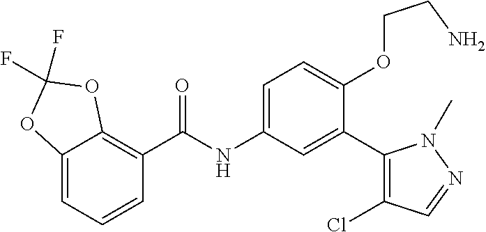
C1=CC=C2C(=C1C(=O)NC1=CC=C(OCCN)C(C3=C(Cl)C=NN3C)=C1)OC(F)(F)O2
